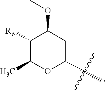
C1([R6])C(C)OC(C)CC1OC
